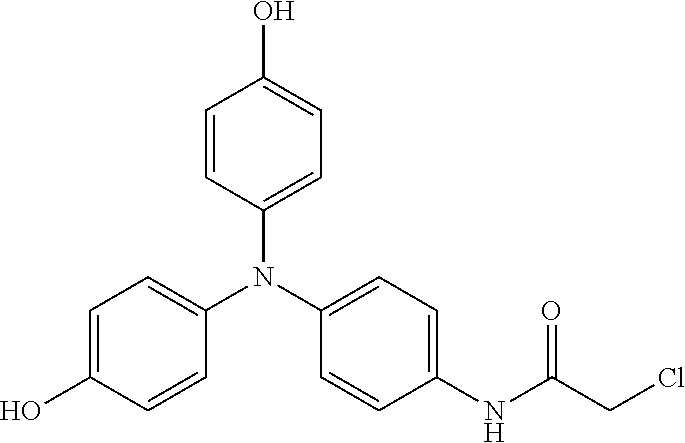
C1=CC(N(C2=CC=C(NC(CCl)=O)C=C2)C2=CC=C(O)C=C2)=CC=C1O
